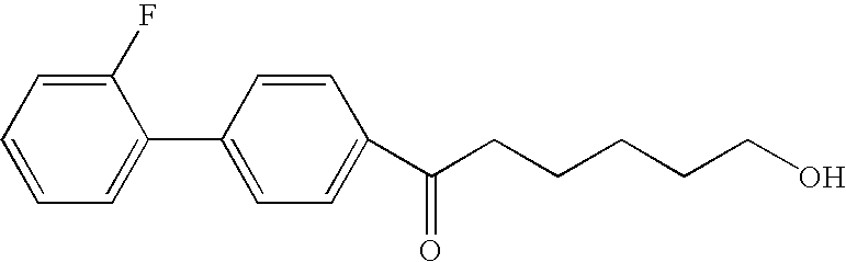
C1(F)=CC=CC=C1C1=CC=C(C(CCCCCO)=O)C=C1
